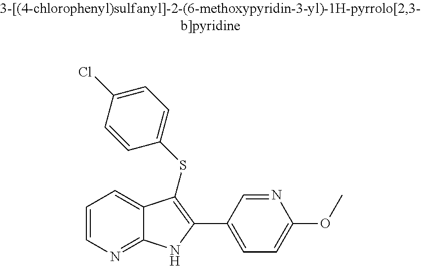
C1=CN=C2C(=C1)C(SC1=CC=C(Cl)C=C1)=C(C1=CC=C(OC)N=C1)N2
